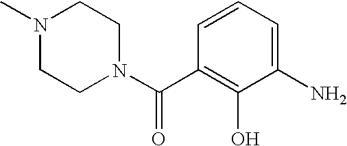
C(=O)(C1=C(O)C(N)=CC=C1)N1CCN(C)CC1
